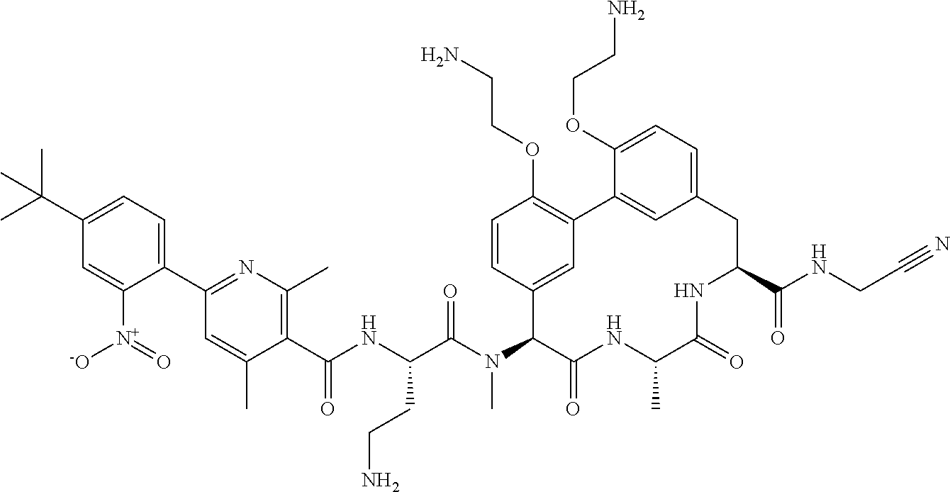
C1(C(NC(C(N(C2C(=O)NC(C)C(=O)NC(C(NCC#N)=O)CC3=CC=C(OCCN)C(=C3)C3=C(OCCN)C=CC2=C3)C)=O)CCN)=O)=C(C)N=C(C2=CC=C(C(C)(C)C)C=C2[N+]([-O])=O)C=C1C
